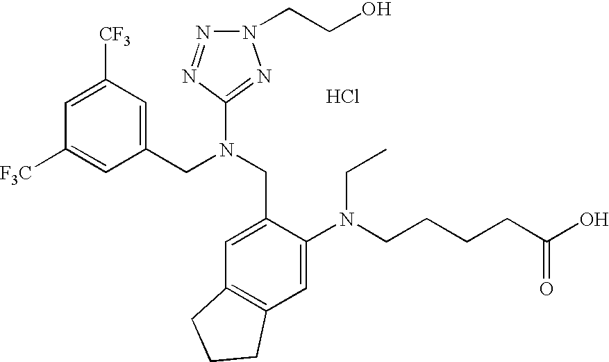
C1=C([CF3])C=C(CN(CC2=CC3=C(C=C2N(CCCCC(O)=O)CC)CCC3)C2=NN(CCO)N=N2)C=C1[F3C].Cl
